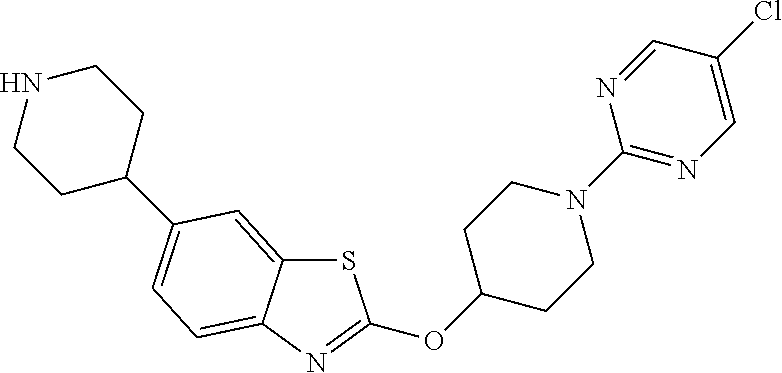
S1C2=CC(C3CCNCC3)=CC=C2N=C1OC1CCN(C2=NC=C(Cl)C=N2)CC1
